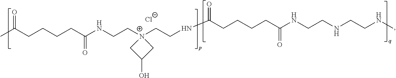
CC(CCCCC(NCC[N+]1(CCNC(CCCCC(NCCNCCNC)=O)=O)CC(O)C1)=O)=O.[Cl-]
